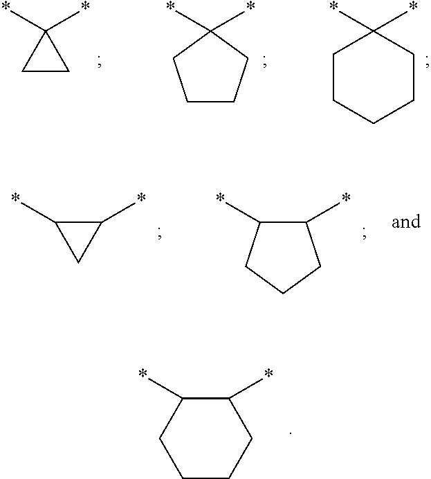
C1CC1(*)*.*C1(*)CCCC1.*C1(*)CCCCC1.C1(*)C(*)C1.*C1C(*)CCC1.*C1C(*)CCCC1
